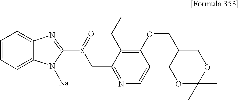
C1=CC=C2C(=C1)N=C(S(=O)CC1=NC=CC(OCC3COC(C)(C)OC3)=C1CC)N2[Na]
